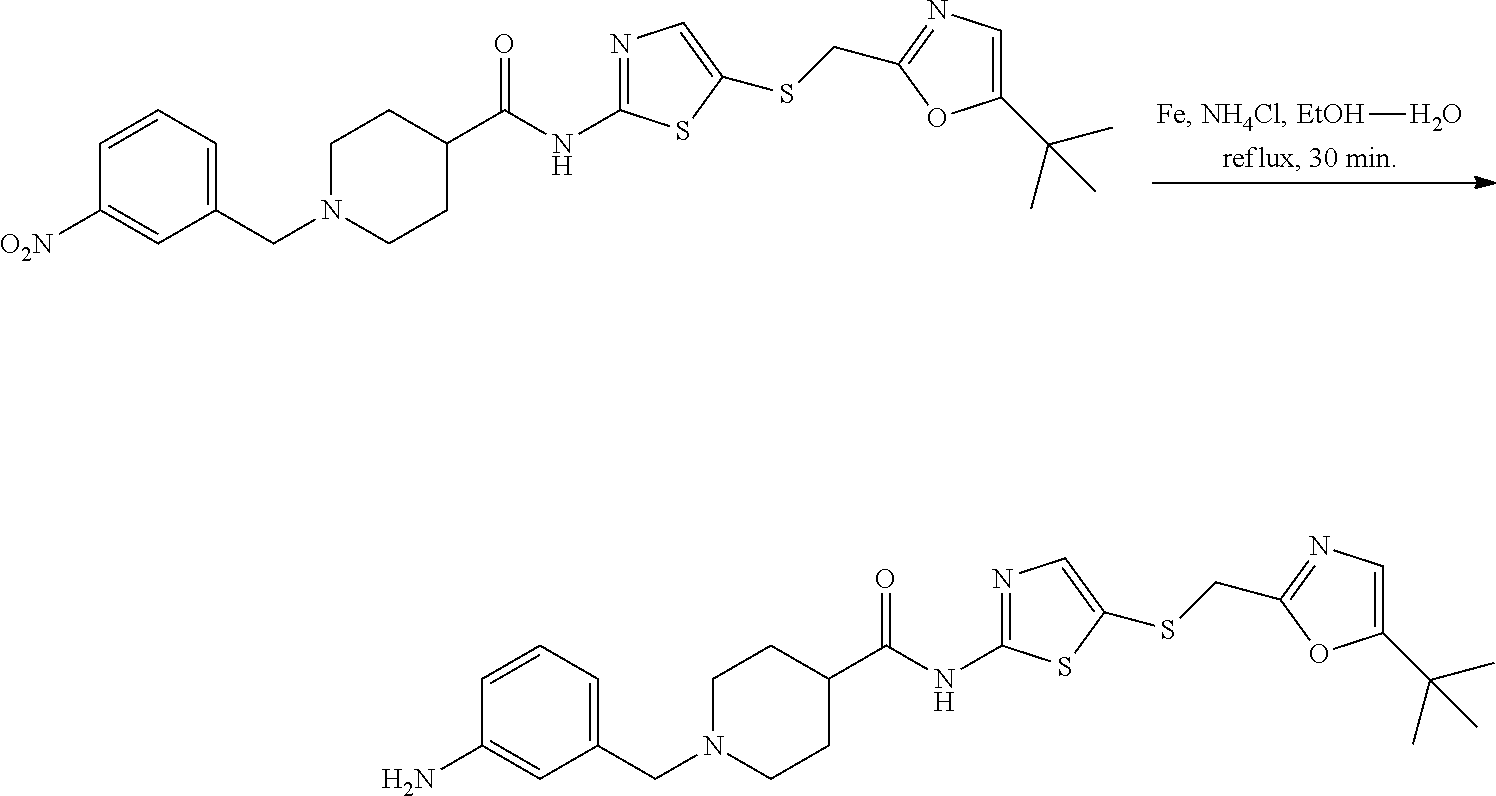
[EtOH]O.N1(CC2=CC=CC([O2N])=C2)CCC(C(NC2=NC=C(SCC3=NC=C(C(C)(C)C)O3)S2)=O)CC1.N1(CC2=CC=CC(N)=C2)CCC(C(NC2=NC=C(SCC3=NC=C(C(C)(C)C)O3)S2)=O)CC1
